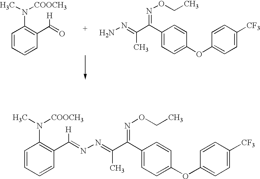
C1=CC=CC(C(=NN=C(C)C(C2=CC=C(OC3=CC=C([CF3])C=C3)C=C2)=NOCC)[H])=C1N(C)[COOCH3].C1=CC=CC(C(=O)[H])=C1N(C)[COOCH3].CC(=NN)C(C1=CC=C(OC2=CC=C([CF3])C=C2)C=C1)=NOCC
